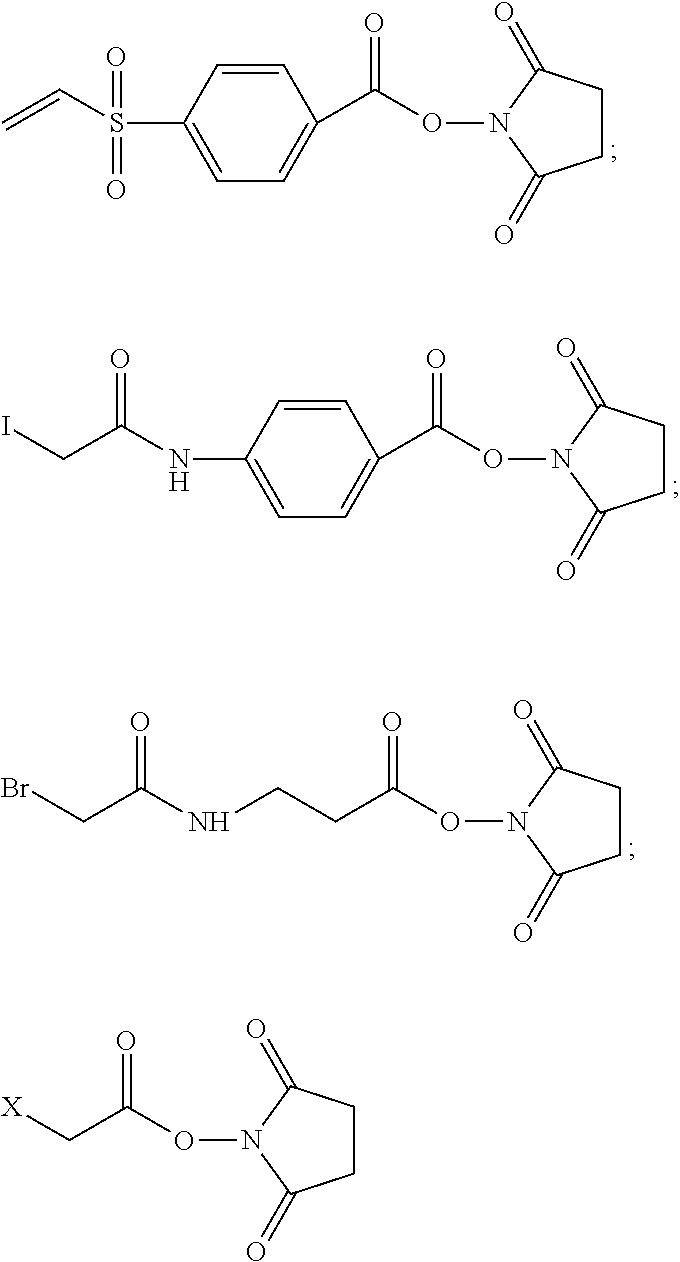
C1CC(=O)N(OC(C[X])=O)C1=O.C1CC(=O)N(OC(C2=CC=C(S(C=C)(=O)=O)C=C2)=O)C1=O.C1CC(=O)N(OC(C2=CC=C(NC(CI)=O)C=C2)=O)C1=O.C1CC(=O)N(OC(CCNC(=O)CBr)=O)C1=O
